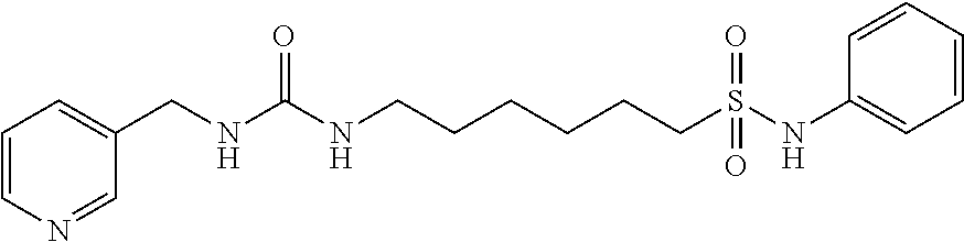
C1=CN=CC(CNC(NCCCCCCS(NC2=CC=CC=C2)(=O)=O)=O)=C1
